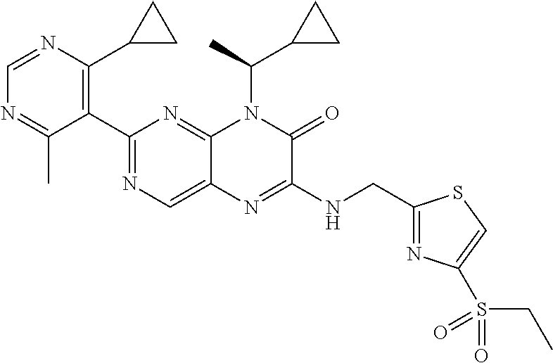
C1(C2=NC=C3C(=N2)N(C(C2CC2)C)C(=O)C(NCC2=NC(S(=O)(CC)=O)=CS2)=N3)=C(C2CC2)N=CN=C1C
